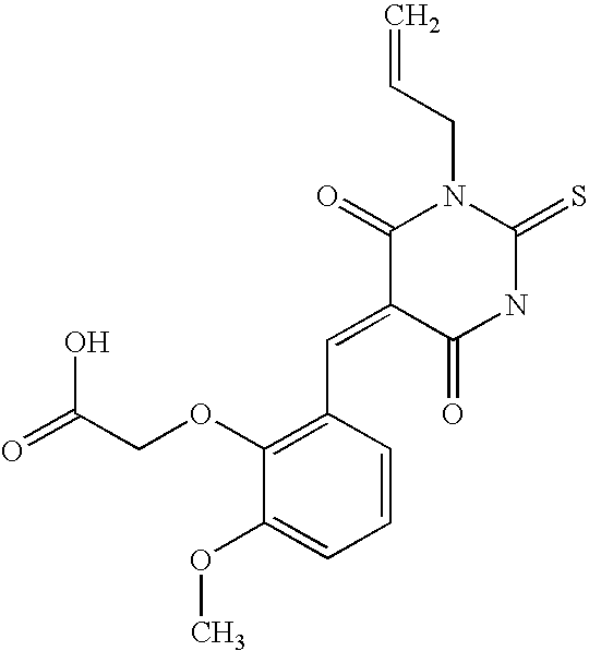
C=CCN1C(=O)C(=CC2=C(OCC(=O)O)C(OC)=CC=C2)C(=O)NC1=S
